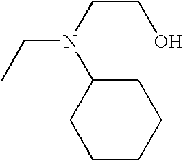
C1CCCC(N(CC)CCO)C1
